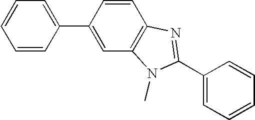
C1=CC(C2=CC=CC=C2)=CC2=C1N=C(C1=CC=CC=C1)N2C
